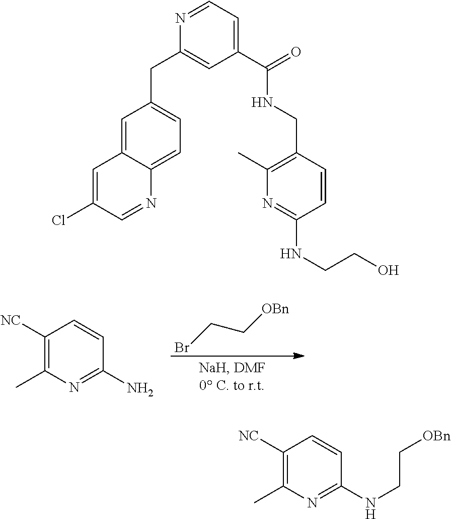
BrCC[OBn].C1([NC])=C(C)N=C(N)C=C1.C1=NC(CC2=CC=C3C(=C2)C=C(Cl)C=N3)=CC(C(NCC2=C(C)N=C(NCCO)C=C2)=O)=C1.C1([NC])=C(C)N=C(NCC[OBn])C=C1
